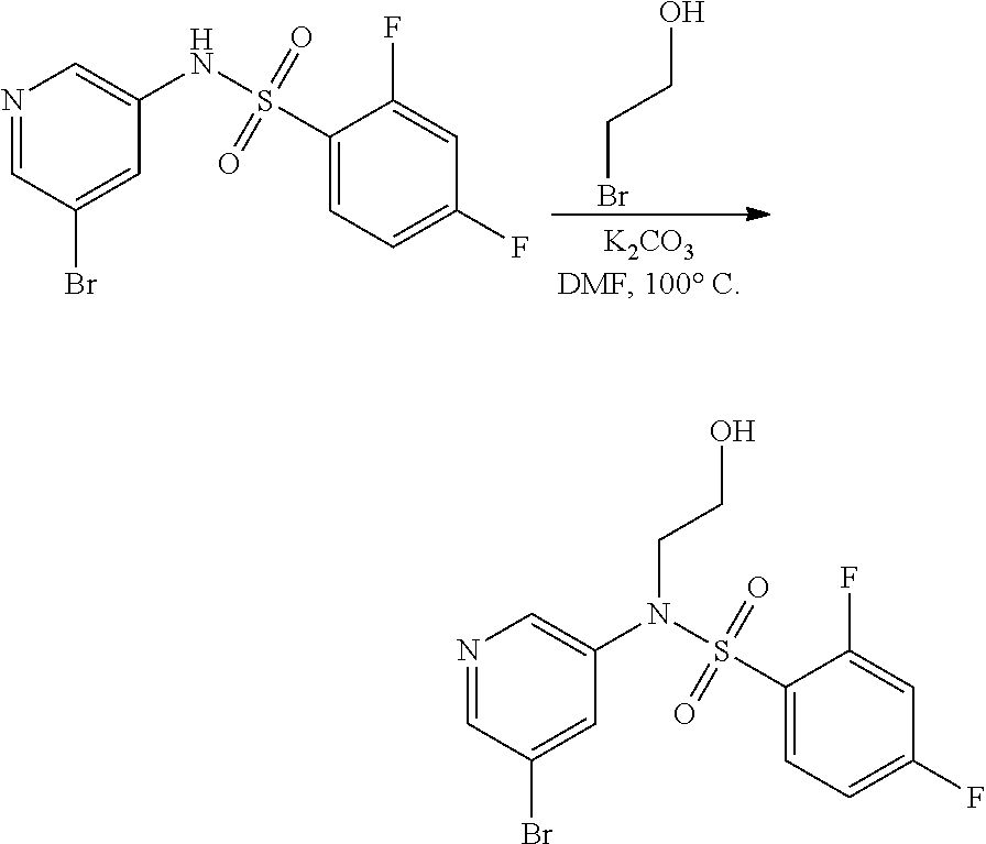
OCCBr.N1=CC(Br)=CC(NS(C2=CC=C(F)C=C2F)(=O)=O)=C1.N1=CC(Br)=CC(N(S(C2=CC=C(F)C=C2F)(=O)=O)CCO)=C1
